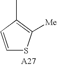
C1=CC(C)=C([Me])S1
